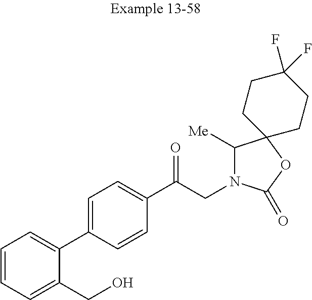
C1=CC=C(CO)C(C2=CC=C(C(CN3C([Me])C4(OC3=O)CCC(F)(F)CC4)=O)C=C2)=C1
